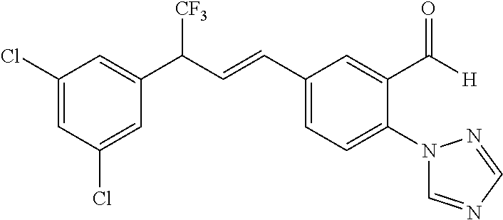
C1(Cl)=CC(Cl)=CC(C([CF3])C=CC2=CC=C(N3C=NC=N3)C(C([H])=O)=C2)=C1
